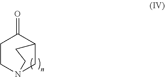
C1CN2CC(C1=O)CC2
